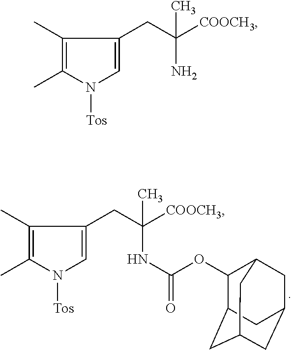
C1(C)=C(C)N([Tos])C=C1CC([COOCH3])(NC(=O)OC1C2CC3CC(CC1C3)C2)C.C1(C)=C(C)N([Tos])C=C1CC([COOCH3])(N)C
